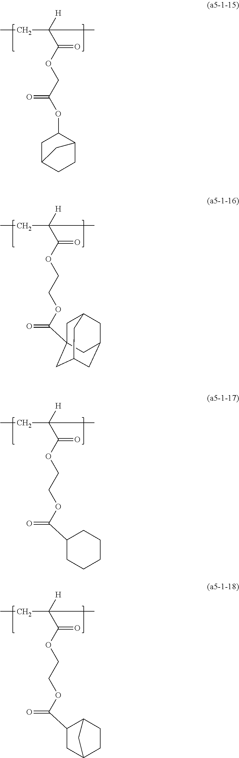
C(OC(C([H])(CC)C)=O)C(OC1CC2CCC1C2)=O.C(OC(C([H])(CC)C)=O)COC(=O)C12CC3CC(CC(C1)C3)C2.C(OC(C([H])(CC)C)=O)COC(=O)C1CCCCC1.C(OC(C([H])(CC)C)=O)COC(=O)C1CC2CCC1C2
